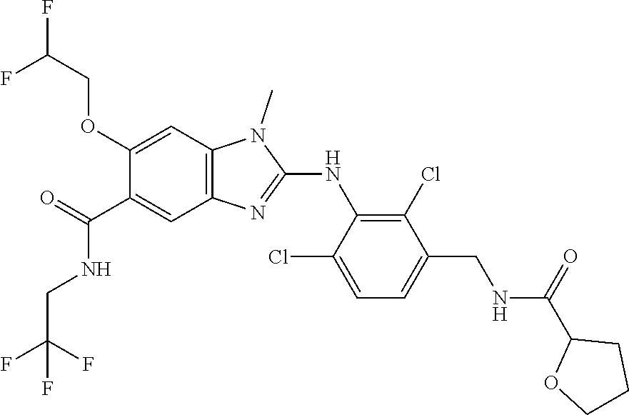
C1(OCC(F)F)=CC2=C(C=C1C(NCC(F)(F)F)=O)N=C(NC1=C(Cl)C(CNC(C3OCCC3)=O)=CC=C1Cl)N2C
